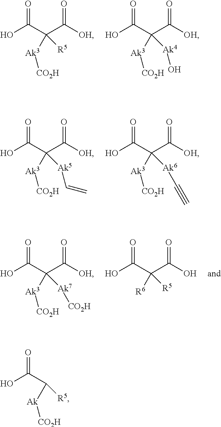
OC(C(C([OH])=O)([Ak3][CO2H])[R5])=O.OC(C(C([OH])=O)([Ak3][CO2H])[Ak4]O)=O.OC(C(C([OH])=O)([Ak3][CO2H])[Ak5]C=C)=O.OC(C(C([OH])=O)([Ak3][CO2H])[Ak6]C#C)=O.OC(C(C([OH])=O)([Ak3][CO2H])[Ak7][CO2H])=O.OC(C(C(O)=O)([R6])[R5])=O.O=C(C([Ak][CO2H])[R5])O
